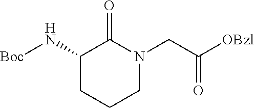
C1(N[Boc])CCCN(CC([OBzl])=O)C1=O
